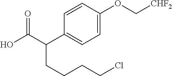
C1=C(OC[CHF2])C=CC(C(C(O)=O)CCCCCl)=C1
